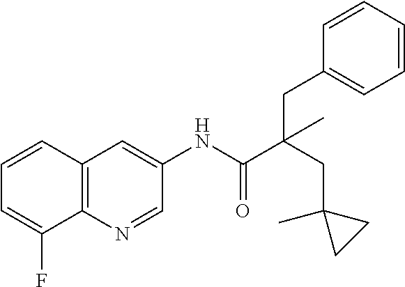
C12=C(N=CC(NC(C(CC3(C)CC3)(CC3=CC=CC=C3)C)=O)=C1)C(F)=CC=C2
